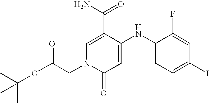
C1(C(=O)N)=CN(CC(=O)OC(C)(C)C)C(=O)C=C1NC1=CC=C(I)C=C1F
